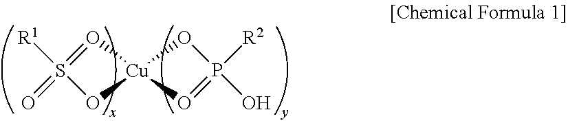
[Cu]12(O=S(=O)([R1])O1)O=P([R2])(O)O2
